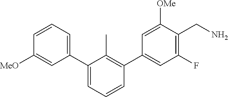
[MeO]C1=CC(C2=CC=CC(C3=CC(F)=C(CN)C([OMe])=C3)=C2C)=CC=C1
